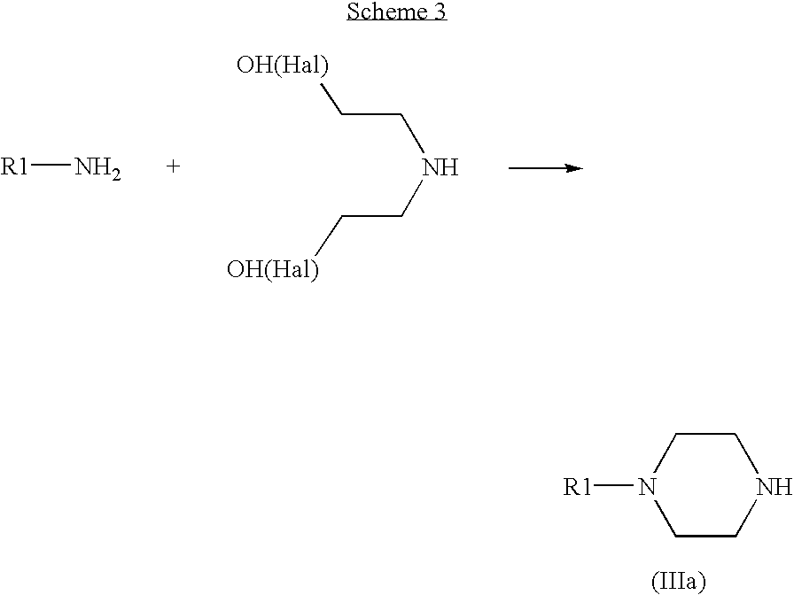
[R1]N.C(CNCC[OH(Hal)])[OH(Hal)].C1N([R1])CCNC1
